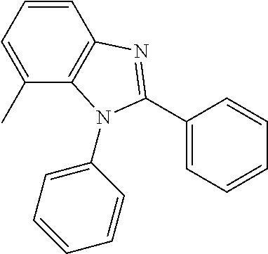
C1=C(C)C2=C(C=C1)N=C(C1=CC=CC=C1)N2C1=CC=CC=C1
